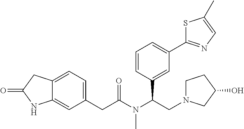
C12=CC(CC(N(C(CN3CCC(O)C3)C3=CC(C4=NC=C(C)S4)=CC=C3)C)=O)=CC=C1CC(=O)N2
